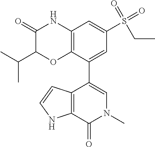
C1(=O)C(C(C)C)OC2=C(N1)C=C(S(=O)(=O)CC)C=C2C1=CN(C)C(=O)C2=C1C=CN2
